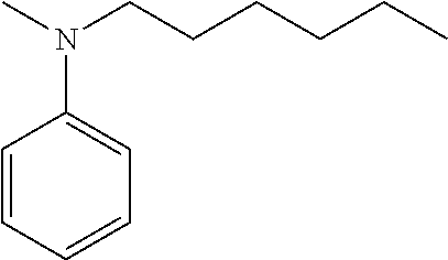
C(CCCC)CN(C1=CC=CC=C1)C
